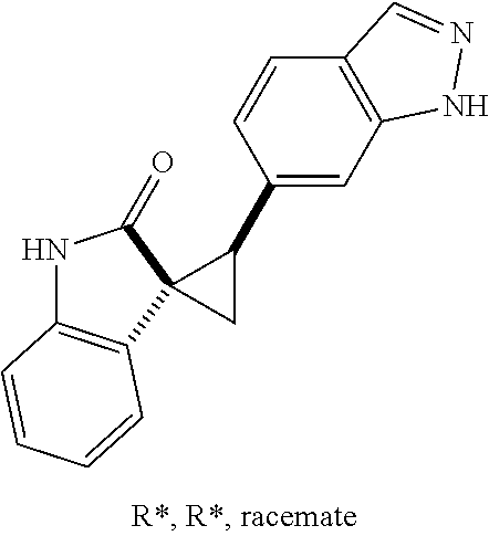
N1C2=C(C=CC=C2)C2(C1=O)CC2C1=CC2=C(C=C1)C=NN2
